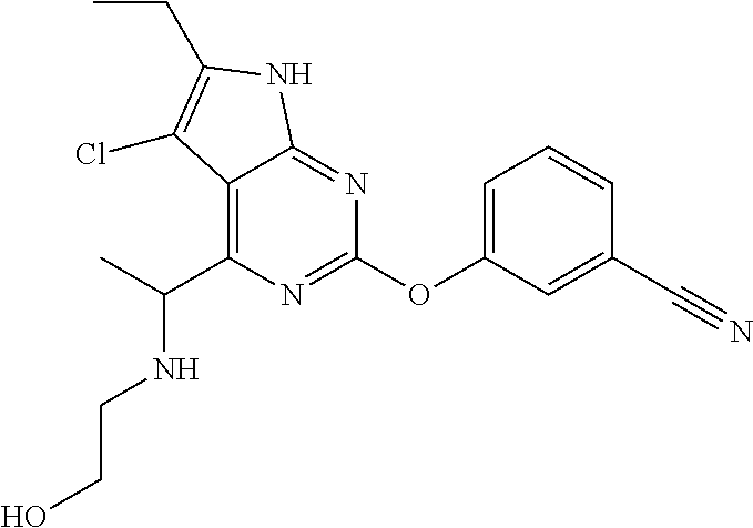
C12=C(C(C)NCCO)N=C(OC3=CC=CC(C#N)=C3)N=C1NC(CC)=C2Cl
